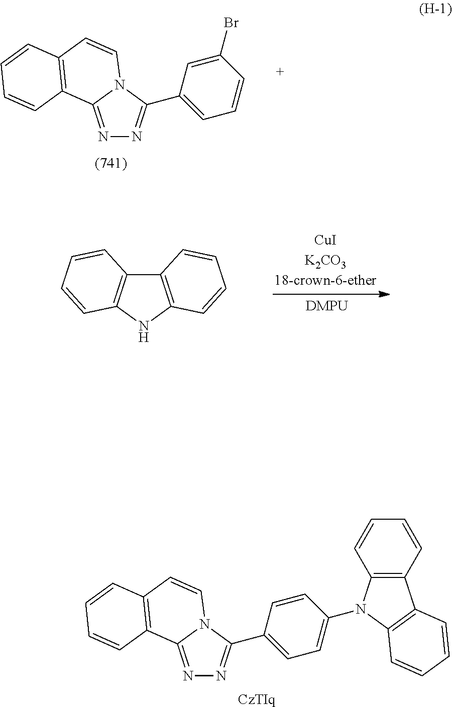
N1=C2N(C(C3=CC=CC(Br)=C3)=N1)C=CC1=C2C=CC=C1.C12=C(NC3=C1C=CC=C3)C=CC=C2.[CzTIq].N1=C2N(C(C3=CC=C(N4C5=C(C6=C4C=CC=C6)C=CC=C5)C=C3)=N1)C=CC1=C2C=CC=C1
